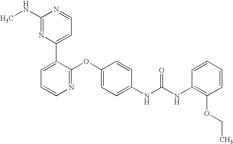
C1(NC)=NC(C2=CC=CN=C2OC2=CC=C(NC(NC3=C(OCC)C=CC=C3)=O)C=C2)=CC=N1
